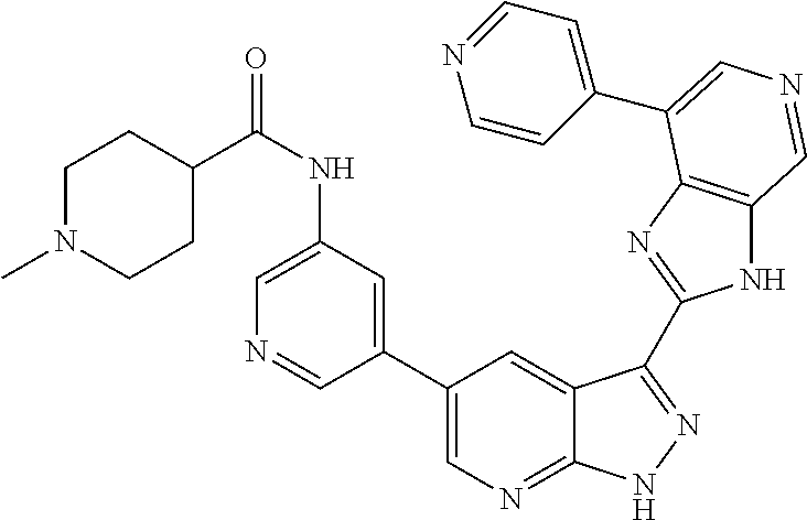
C1(C2=CN=C3C(=C2)C(C2=NC4=C(N2)C=NC=C4C2=CC=NC=C2)=NN3)=CC(NC(=O)C2CCN(C)CC2)=CN=C1
